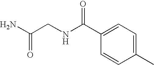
N(C(C1=CC=C(C)C=C1)=O)CC(N)=O
